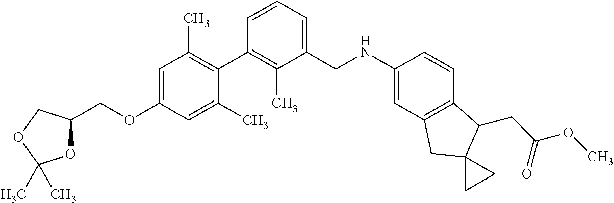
C1(CNC2=CC3=C(C=C2)C(CC(OC)=O)C2(C3)CC2)=CC=CC(C2=C(C)C=C(OCC3OC(C)(C)OC3)C=C2C)=C1C
